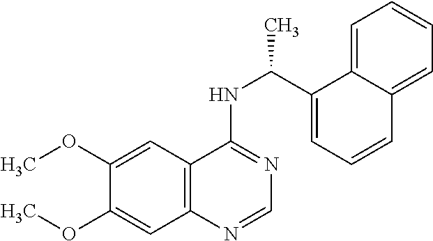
C1(OC)=CC2=C(C=C1OC)N=CN=C2NC(C1=CC=CC2=CC=CC=C12)C
